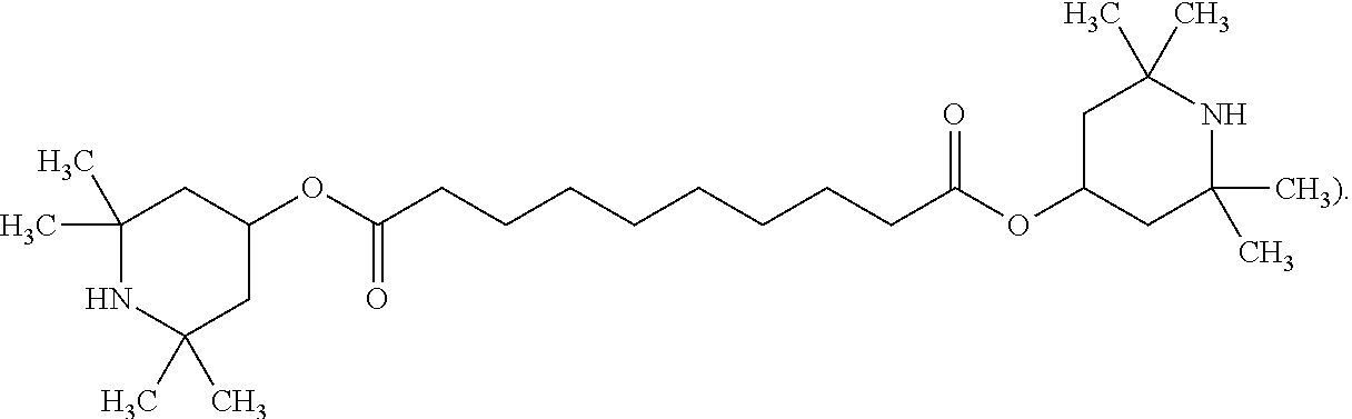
C1(C)(C)NC(C)(C)CC(OC(CCCCCCCCC(OC2CC([CH3)])(C)NC(C)(C)C2)=O)=O)C1
